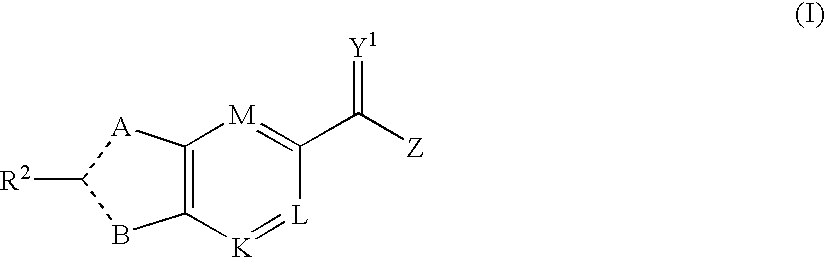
C12=C([A]C([R2])B1)[M]=C(C([Z])=[Y1])[L]=[K]2
